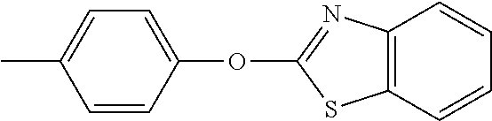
C1=CC(OC2=NC3=C(S2)C=CC=C3)=CC=C1C
